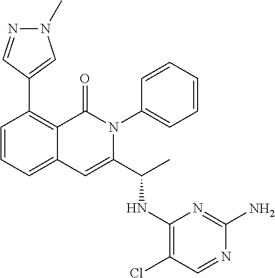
C1=CC=C2C(=C1C1=CN(C)N=C1)C(=O)N(C1=CC=CC=C1)C(C(C)NC1=C(Cl)C=NC(N)=N1)=C2
